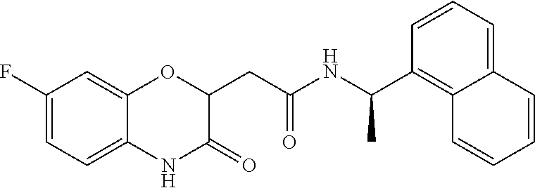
C1(F)=CC=C2C(=C1)OC(CC(NC(C1=C3C(=CC=C1)C=CC=C3)C)=O)C(=O)N2
